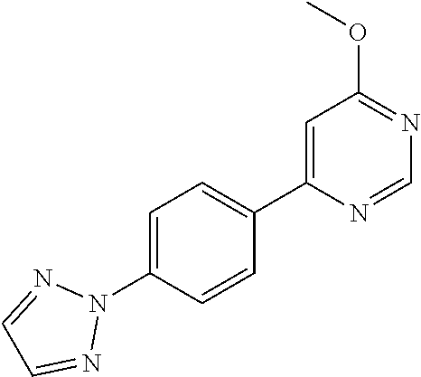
C1=C(N2N=CC=N2)C=CC(C2=CC(OC)=NC=N2)=C1
